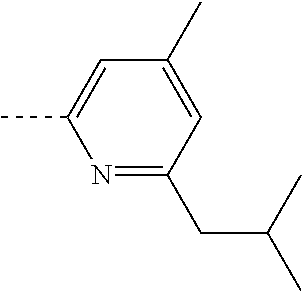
N1=C(CC(C)C)C=C(C)C=C1C
